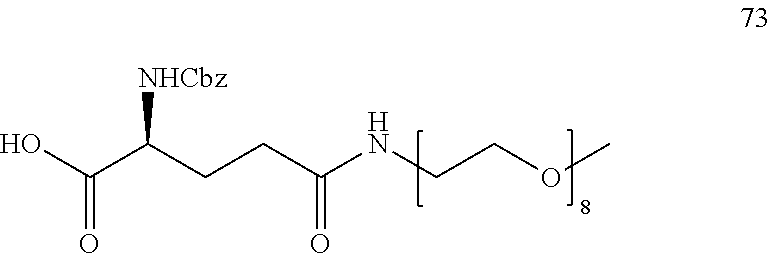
O=C(NCCOC)CCC(C(=O)O)[NHCbz]
